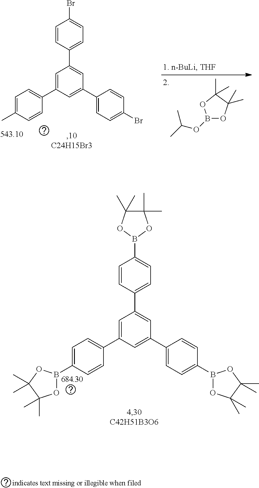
B1(OC(C)C)OC(C)(C)C(C)(C)O1.C1(C2=CC(C3=CC=C(Br)C=C3)=CC(C3=CC=C(C)C=C3)=C2)=CC=C(Br)C=C1.C1(C2=CC(C3=CC=C(B4OC(C)(C)C(C)(C)O4)C=C3)=CC(C3=CC=C(B4OC(C)(C)C(C)(C)O4)C=C3)=C2)=CC=C(B2OC(C)(C)C(C)(C)O2)C=C1
